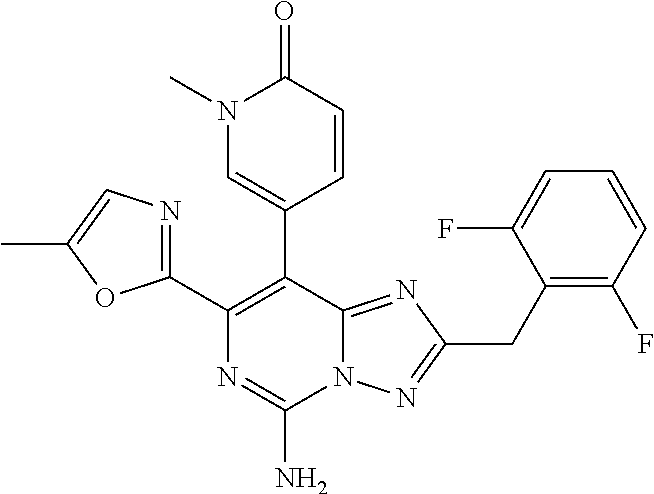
N12C(=NC(CC3=C(F)C=CC=C3F)=N1)C(C1=CN(C)C(=O)C=C1)=C(C1=NC=C(C)O1)N=C2N
